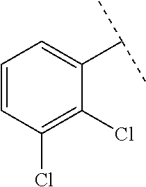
C1=CC(Cl)=C(Cl)C(C(C)C)=C1
